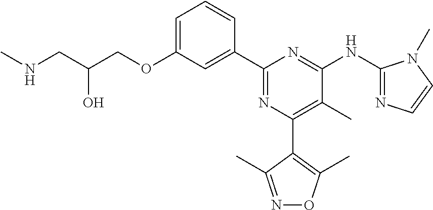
C1=C(OCC(CNC)O)C=C(C2=NC(C3=C(C)ON=C3C)=C(C)C(NC3=NC=CN3C)=N2)C=C1
